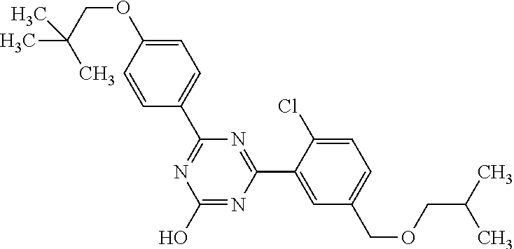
N1=C(C2=CC=C(OCC(C)(C)C)C=C2)N=C(C2=CC(COCC(C)C)=CC=C2Cl)N=C1O
